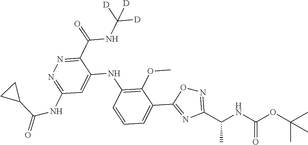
C1(C(NC([D])([D])[D])=O)=NN=C(NC(=O)C2CC2)C=C1NC1=C(OC)C(C2=NC(C(NC(OC(C)(C)C)=O)C)=NO2)=CC=C1
